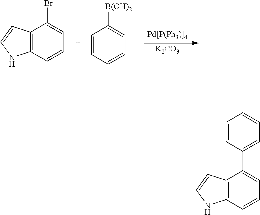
[K2CO3].C12=C(C=CC=C1Br)NC=C2.C1=CC=CC=C1[B(OH)2].C12=C(C=CC=C1C1=CC=CC=C1)NC=C2
